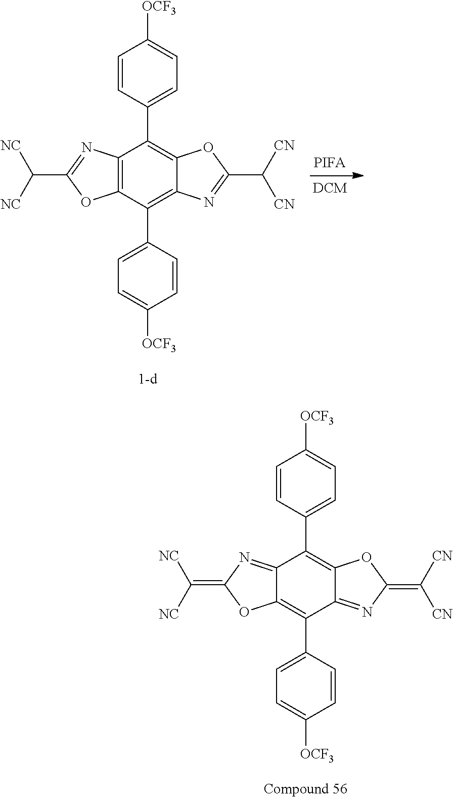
C12=C(C(C3=CC=C([OCF3])C=C3)=C3C(=C1C1=CC=C([OCF3])C=C1)OC(C([CN])[CN])=N3)OC(C([NC])[NC])=N2.[PIFA].C12=NC(=C([NC])[NC])OC1=C(C1=CC=C([OCF3])C=C1)C1=NC(=C([CN])[CN])OC1=C2C1=CC=C([OCF3])C=C1
